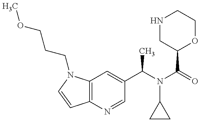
C12=C(N(CCCOC)C=C1)C=C(C(C)N(C1CC1)C(C1OCCNC1)=O)C=N2
